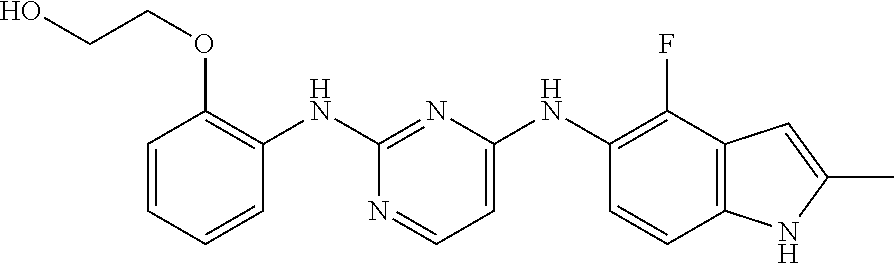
C1=CC=CC(NC2=NC(NC3=C(F)C4=C(C=C3)NC(C)=C4)=CC=N2)=C1OCCO
